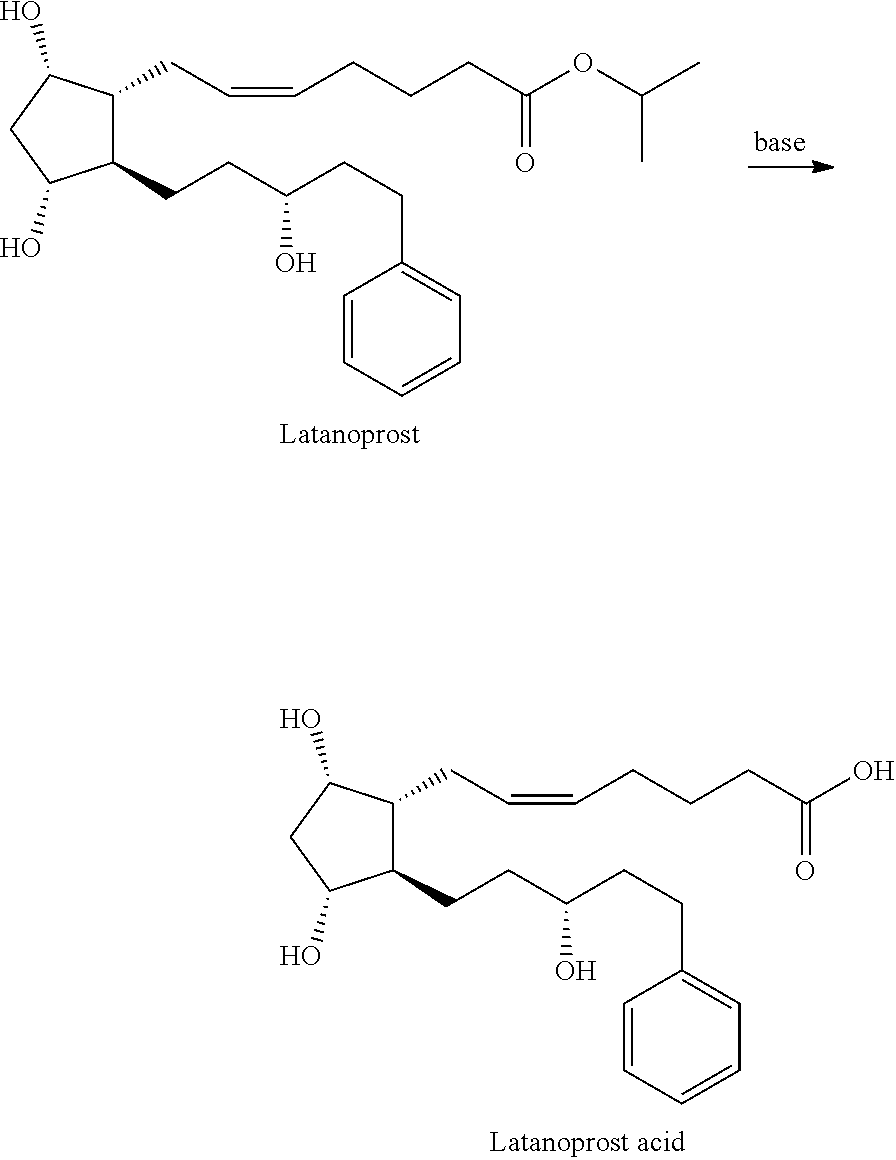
C1(CCC(CCC2=CC=CC=C2)O)C(CC=CCCCC(O)=O)C(O)CC1O.C1(CCC(CCC2=CC=CC=C2)O)C(CC=CCCCC(OC(C)C)=O)C(O)CC1O
